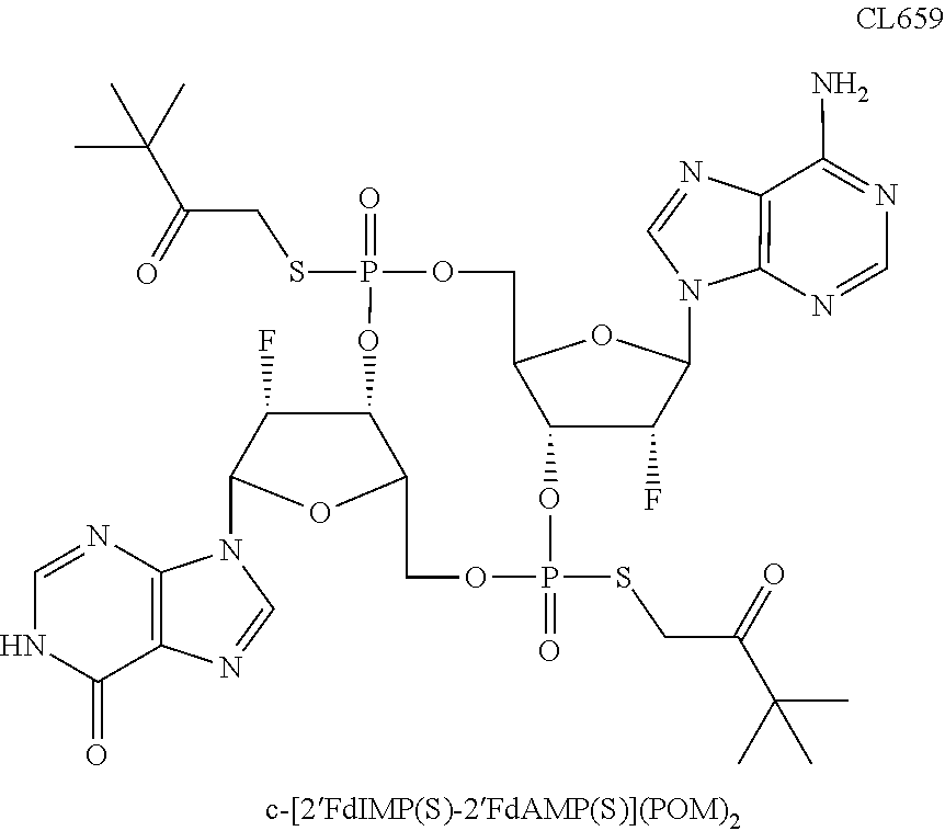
C1=NC2=C(C(=O)N1)N=CN2C1OC2C(C1F)OP(SCC(C(C)(C)C)=O)(=O)OCC1OC(N3C4=C(N=C3)C(N)=NC=N4)C(F)C1OP(SCC(C(C)(C)C)=O)(=O)OC2
